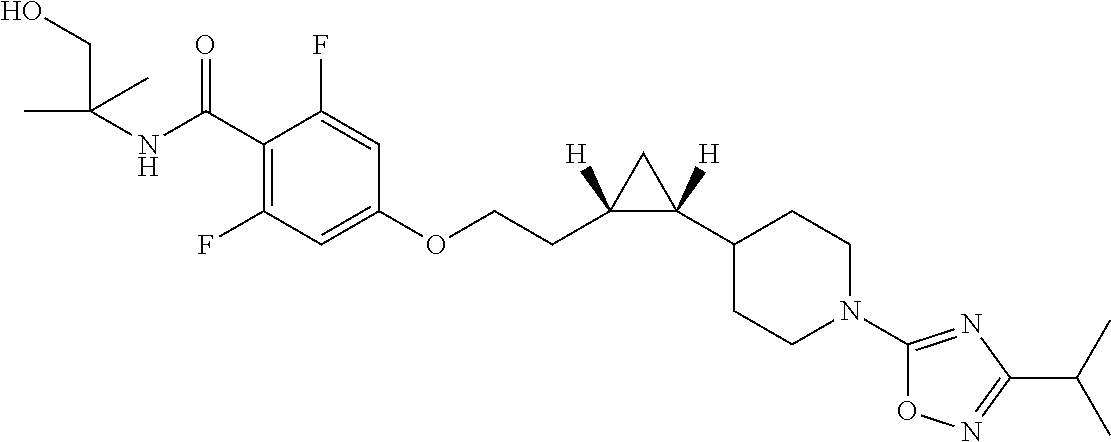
C1(F)=C(C(NC(CO)(C)C)=O)C(F)=CC(OCCC2([H])C(C3CCN(C4=NC(C(C)C)=NO4)CC3)([H])C2)=C1
